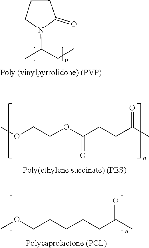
C1CN(C(CC)C)C(=O)C1.COCCOC(CCC(C)=O)=O.COCCCCCC(C)=O
